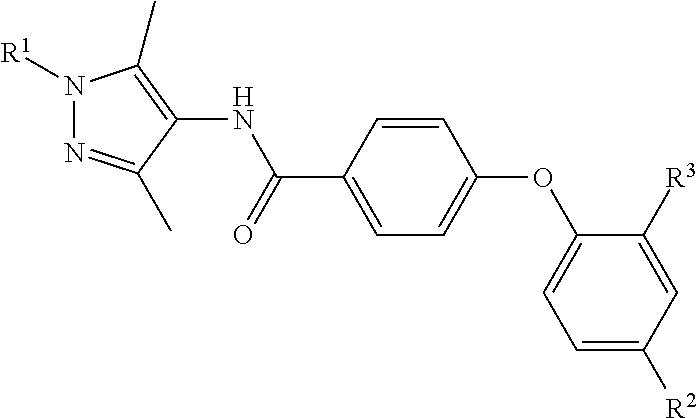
[R1]N1N=C(C)C(NC(C2=CC=C(OC3=CC=C([R2])C=C3[R3])C=C2)=O)=C1C
